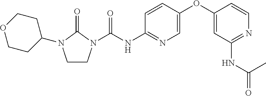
C1(N2CCN(C(NC3=NC=C(OC4=CC(NC(=O)C)=NC=C4)C=C3)=O)C2=O)CCOCC1
